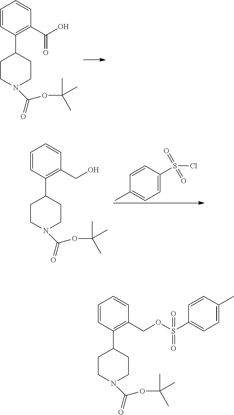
C1=CC=CC(C(=O)O)=C1C1CCN(C(=O)OC(C)(C)C)CC1.C1=CC=CC(CO)=C1C1CCN(C(=O)OC(C)(C)C)CC1.C1=C(S(Cl)(=O)=O)C=CC(C)=C1.C1=CC=CC(COS(C2=CC=C(C)C=C2)(=O)=O)=C1C1CCN(C(=O)OC(C)(C)C)CC1
